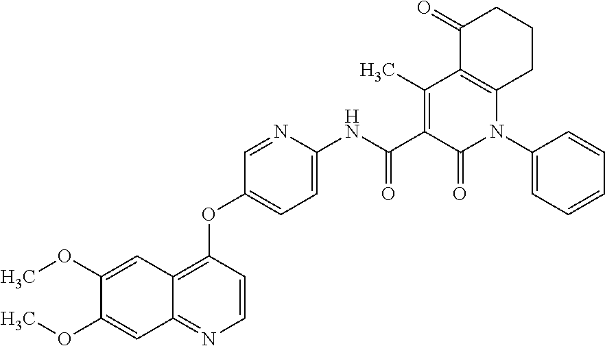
C1(OC)=CC2=NC=CC(OC3=CC=C(NC(C4=C(C)C5=C(N(C6=CC=CC=C6)C4=O)CCCC5=O)=O)N=C3)=C2C=C1OC
